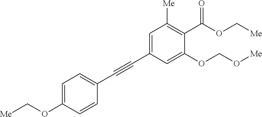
C(C1=CC([Me])=C(C(OC[Me])=O)C(OCO[Me])=C1)#CC1=CC=C(OC[Me])C=C1
